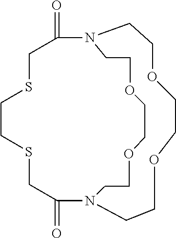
C1CSCC(=O)N2CCOCCOCCN(C(=O)CS1)CCOCCOCC2
